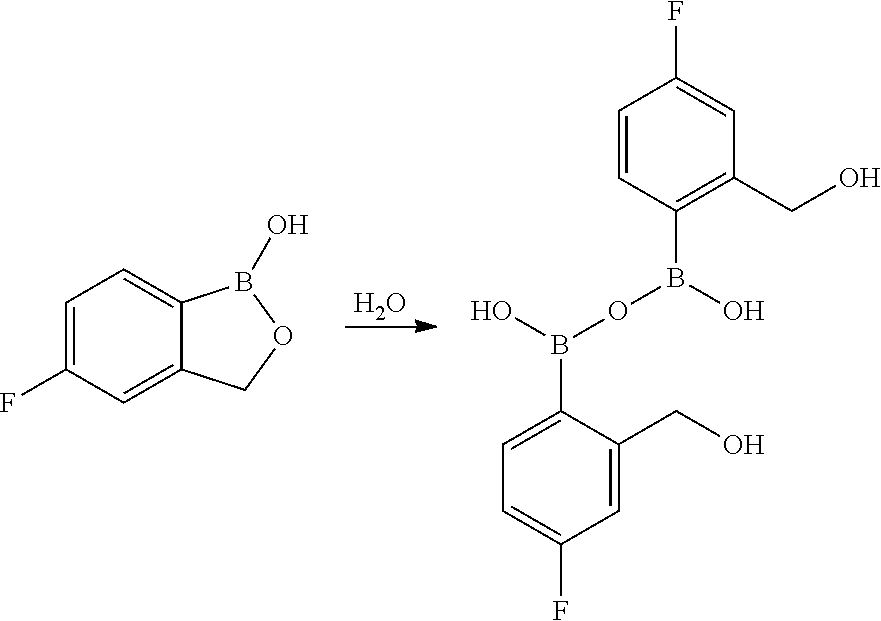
O.C1=C(F)C=C2C(=C1)B(O)OC2.C1=C(CO)C(B(O)OB(C2=C(CO)C=C(F)C=C2)O)=CC=C1F
